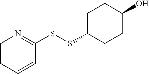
C1=CC=CC(SSC2CCC(O)CC2)=N1
